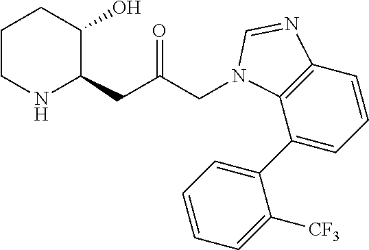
C1CNC(CC(CN2C3=C(C=CC=C3C3=CC=CC=C3[CF3])N=C2)=O)C(O)C1
